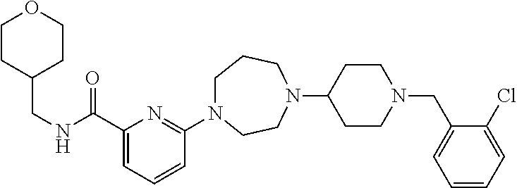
C1N(C2=NC(C(NCC3CCOCC3)=O)=CC=C2)CCN(C2CCN(CC3=CC=CC=C3Cl)CC2)CC1
